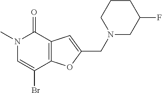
N1(C)C=C(Br)C2=C(C1=O)C=C(CN1CC(F)CCC1)O2
